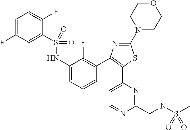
S(NC1=CC=CC(C2=C(C3=CC=NC(CNS(C)(=O)=O)=N3)SC(N3CCOCC3)=N2)=C1F)(=O)(=O)C1=CC(F)=CC=C1F
